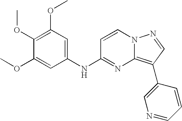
C1(OC)=C(OC)C=C(NC2=NC3=C(C4=CN=CC=C4)C=NN3C=C2)C=C1OC
